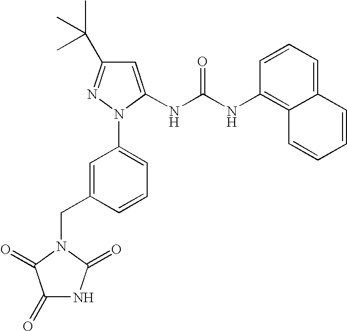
C1(C(C)(C)C)=NN(C2=CC=CC(CN3C(=O)NC(=O)C3=O)=C2)C(NC(NC2=C3C(=CC=C2)C=CC=C3)=O)=C1
